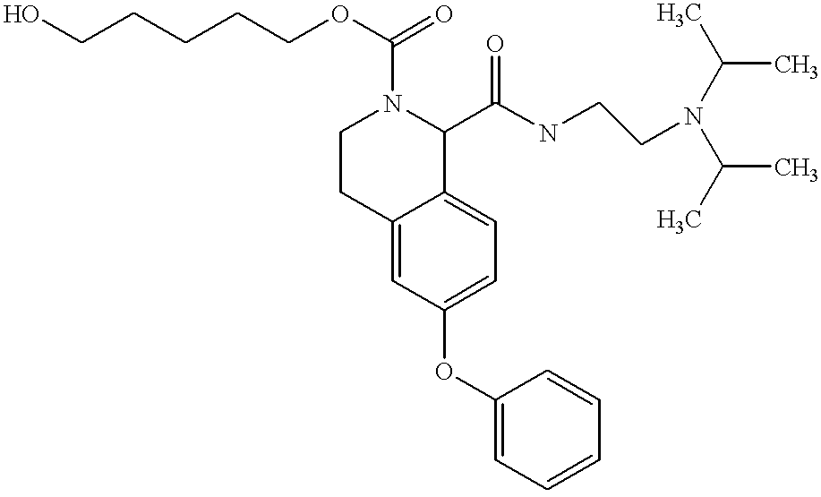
O(C1=CC=C2C(=C1)CCN(C(=O)OCCCCCO)C2C(NCCN(C(C)C)C(C)C)=O)C1=CC=CC=C1
